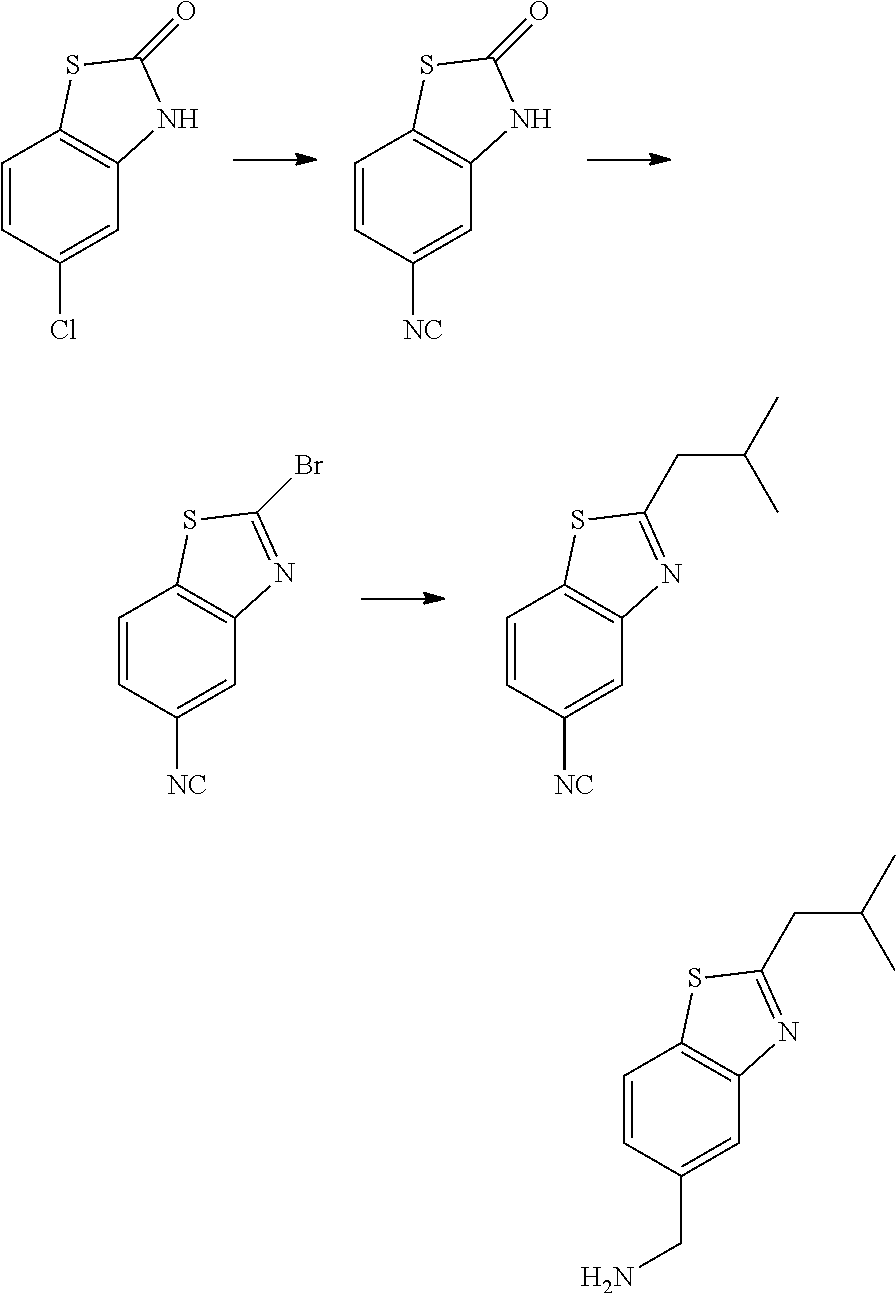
C1=CC(Cl)=CC2=C1SC(=O)N2.C1=CC([NC])=CC2=C1SC(=O)N2.C1=CC([NC])=CC2=C1SC(Br)=N2.C1=CC([NC])=CC2=C1SC(CC(C)C)=N2.C1=CC(CN)=CC2=C1SC(CC(C)C)=N2
